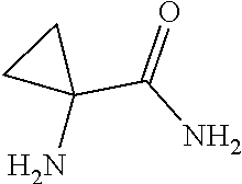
C1CC1(C(=O)N)N
